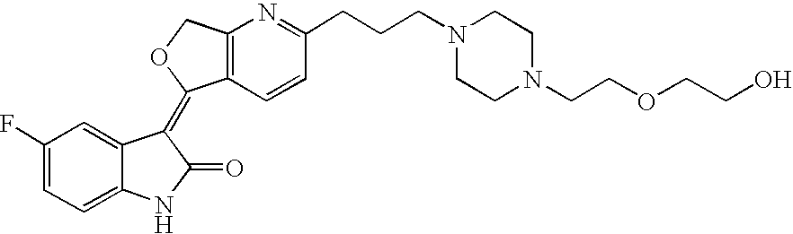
C1(F)=CC=C2C(=C1)C(=C1C3=C(CO1)N=C(CCCN1CCN(CCOCCO)CC1)C=C3)C(=O)N2
